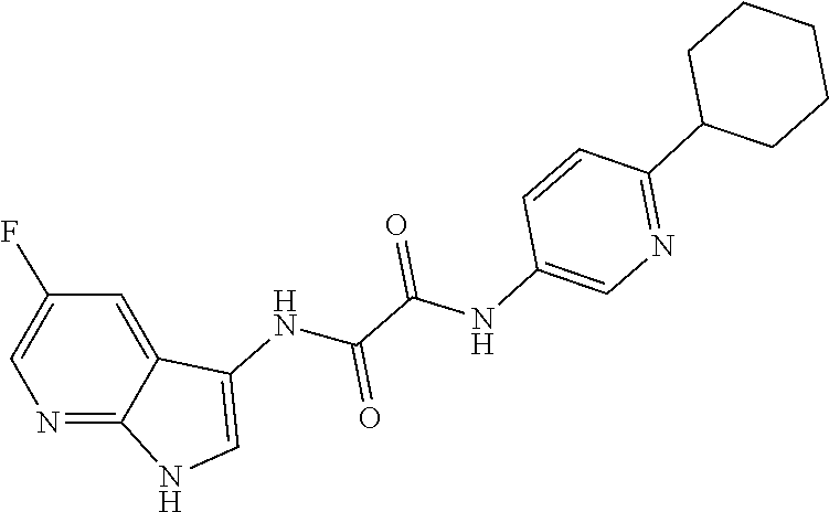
C1=C2C(=NC=C1F)NC=C2NC(C(=O)NC1=CN=C(C2CCCCC2)C=C1)=O
